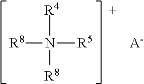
[R4]N([R8])([R5])[R8].[A-]
